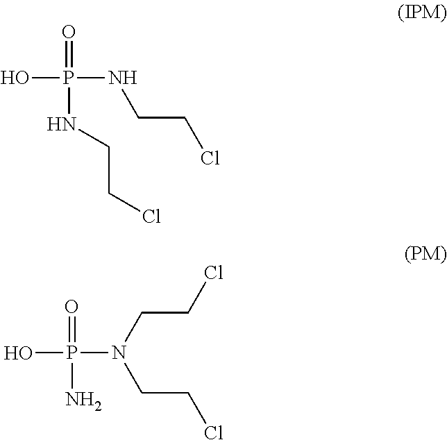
OP(NCCCl)(=O)NCCCl.OP(N(CCCl)CCCl)(=O)N
